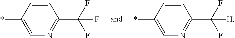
C1(*)=CN=C(C(F)(F)F)C=C1.C1(*)=CN=C(C(F)(F)[H])C=C1
